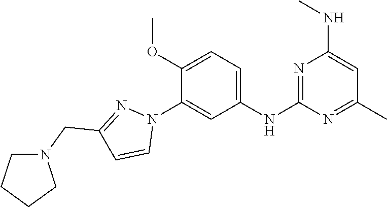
C1(NC2=NC(NC)=CC(C)=N2)=CC=C(OC)C(N2N=C(CN3CCCC3)C=C2)=C1
